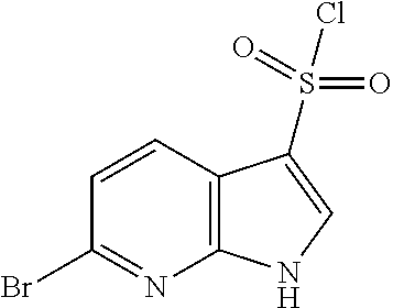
C12=C(C=CC(Br)=N1)C(S(=O)(=O)Cl)=CN2
